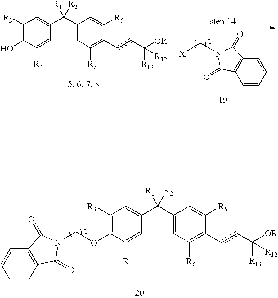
C1([R3])=C(O)C([R4])=CC(C(C2=CC([R6])=C(ccC([R13])([OR])[R12])C([R5])=C2)([R2])[R1])=C1.C1=CC=CC2=C1C(=O)N(C[X])C2=O.C1([R3])=C(OCN2C(=O)C3=C(C=CC=C3)C2=O)C([R4])=CC(C(C2=CC([R6])=C(ccC([R13])([OR])[R12])C([R5])=C2)([R2])[R1])=C1
